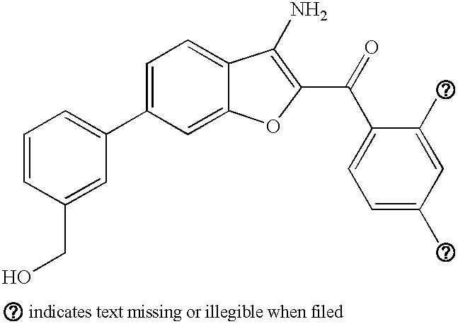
C1=CC(CO)=CC(C2=CC=C3C(=C2)OC(C(C2=CC=C(Cl)C=C2Cl)=O)=C3N)=C1
